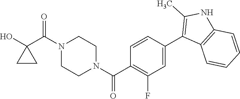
OC1(C(N2CCN(C(=O)C3=C(F)C=C(C4=C(C)NC5=C4C=CC=C5)C=C3)CC2)=O)CC1
